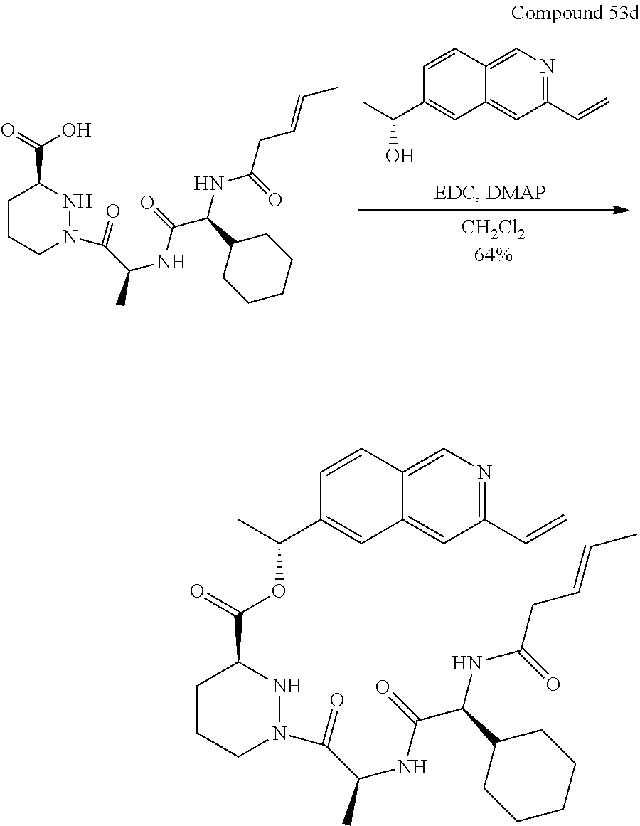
C1(C=C)=NC=C2C(=C1)C=C(C(C)O)C=C2.C1CCN(C(=O)C(NC(=O)C(NC(CC=CC)=O)C2CCCCC2)C)NC1C(=O)O.C1CCN(C(=O)C(NC(=O)C(NC(CC=CC)=O)C2CCCCC2)C)NC1C(=O)OC(C1=CC2=CC(C=C)=NC=C2C=C1)C
